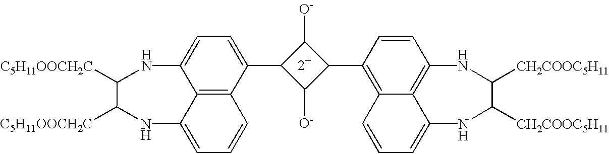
C1=C2C3=C(C(C4C([O-])C(C5=C6C7=C(C=C5)NC([CH2COOC5H11])C([CH2COOC5H11])NC7=CC=C6)C4[O-])=C1)C=CC=C3NC([C5H11OOCH2C])C([C5H11OOCH2C])N2
